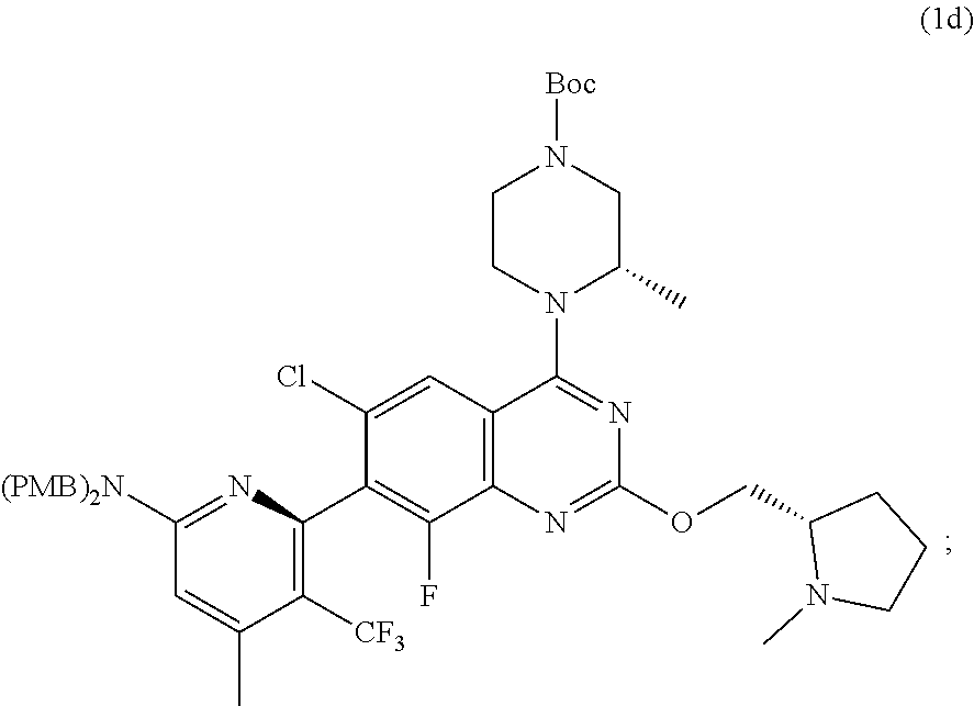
C1([(PMB)2N])=NC(C2=C(F)C3=C(C=C2Cl)C(N2C(C)CN([Boc])CC2)=NC(OCC2N(C)CCC2)=N3)=C([CF3])C(C)=C1
